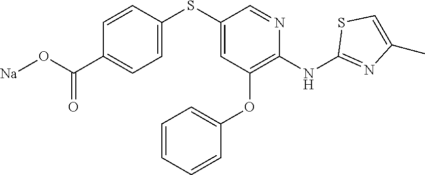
C1(SC2=CC=C(C(O[Na])=O)C=C2)=CC(OC2=CC=CC=C2)=C(NC2=NC(C)=CS2)N=C1
